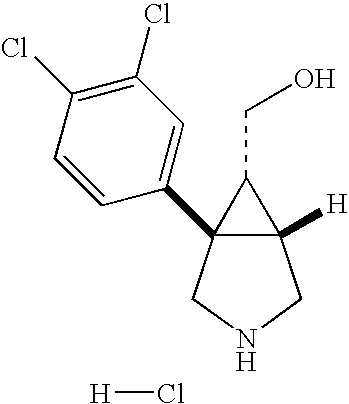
C12([H])C(C3=CC(Cl)=C(Cl)C=C3)(CNC1)C2CO.[H]Cl
